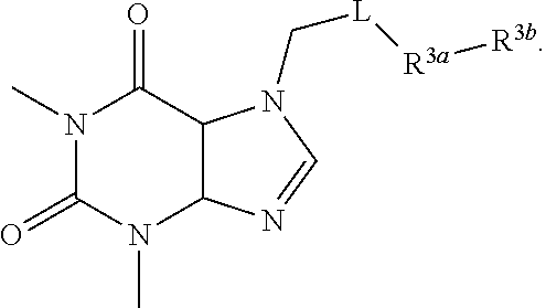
N1(C)C(=O)N(C)C2C(C1=O)N(C[L][R3a][R3b])C=N2
